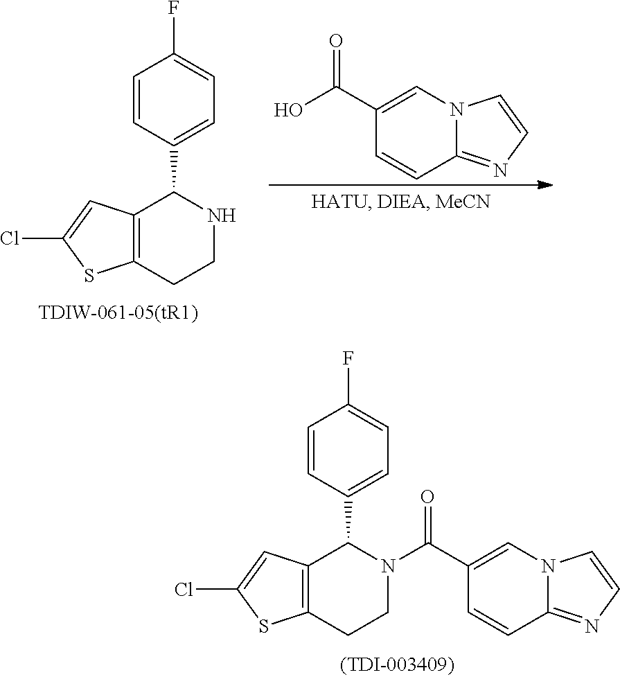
C12=C(CCN(C(C3=CN4C(=NC=C4)C=C3)=O)C1C1=CC=C(F)C=C1)SC(Cl)=C2.C12=C(CCNC1C1=CC=C(F)C=C1)SC(Cl)=C2.OC(C1=CN2C(=NC=C2)C=C1)=O
